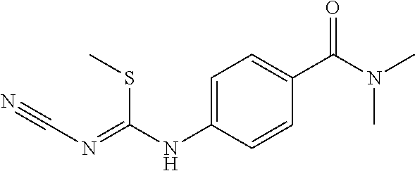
C1=C(NC(SC)=NC#N)C=CC(C(=O)N(C)C)=C1
